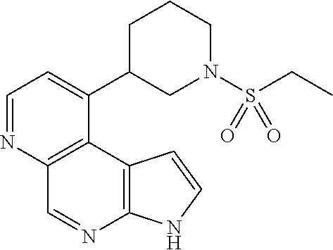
C1=NC2=C(C(C3CN(S(CC)(=O)=O)CCC3)=C1)C1=C(N=C2)NC=C1
